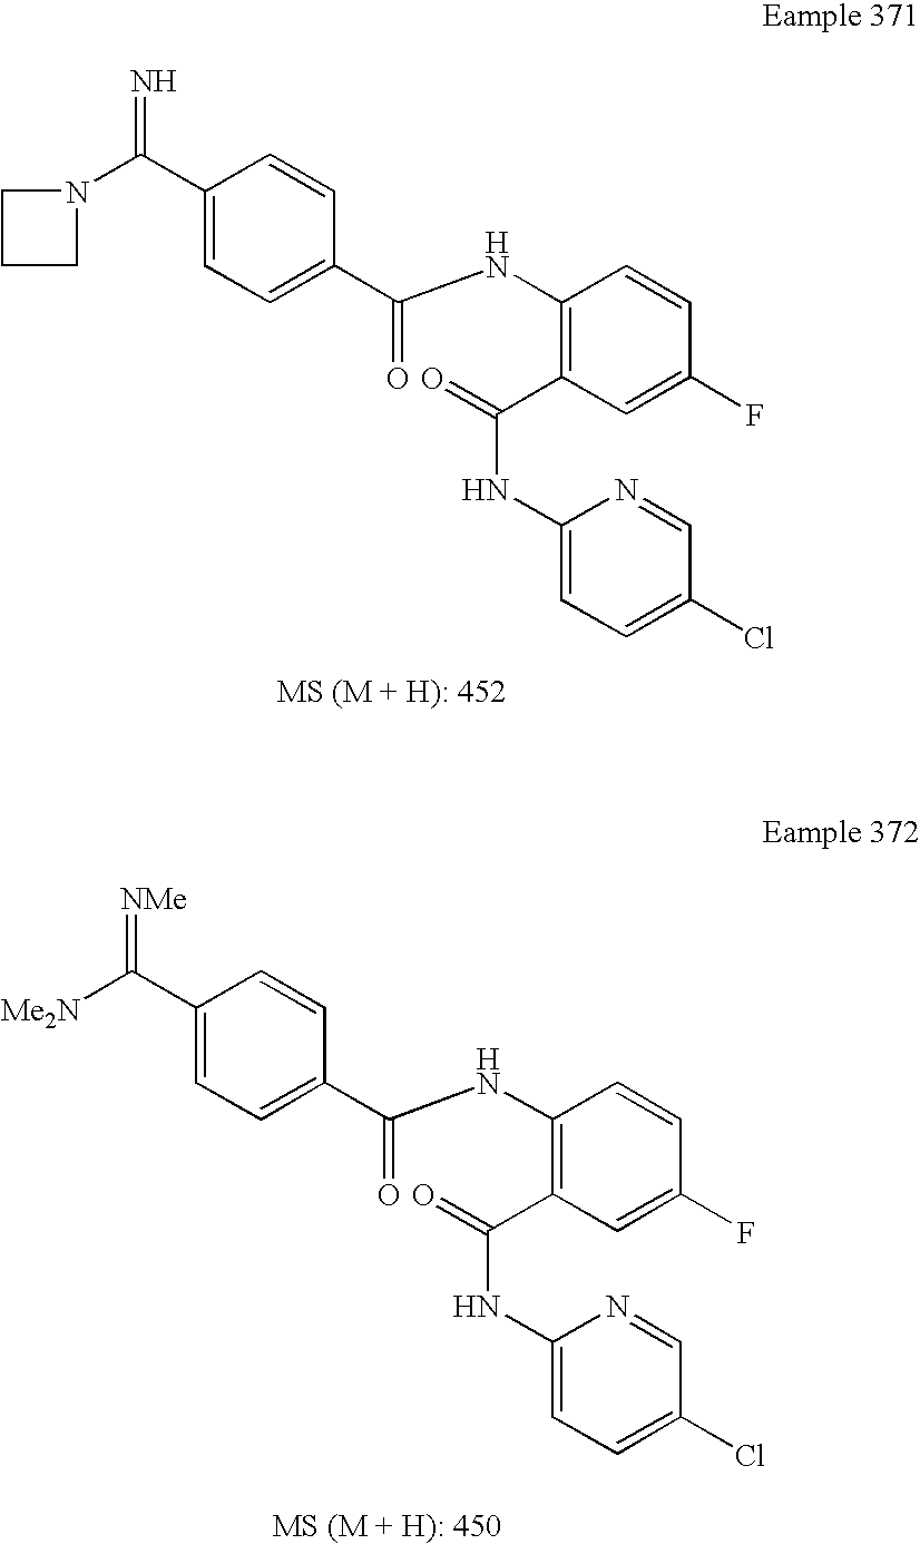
N=C(C1=CC=C(C(NC2=C(C(NC3=CC=C(Cl)C=N3)=O)C=C(F)C=C2)=O)C=C1)N1CCC1.C1(C(=[NMe])[Me2N])=CC=C(C(NC2=C(C(NC3=CC=C(Cl)C=N3)=O)C=C(F)C=C2)=O)C=C1
